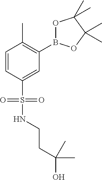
C1=CC(S(NCCC(O)(C)C)(=O)=O)=CC(B2OC(C)(C)C(C)(C)O2)=C1C
